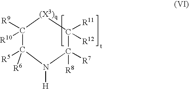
C1([R9])([R10])C([R5])([R6])N([H])C([R8])([R7])C([R11])([R12])[(X3)q]1
